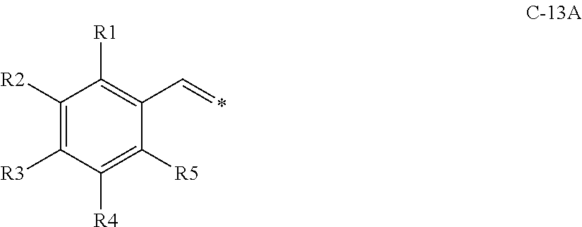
C1([R2])=C([R3])C([R4])=C([R5])C(C=*)=C1[R1]
